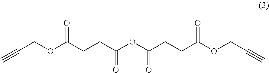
C(COC(CCC(OC(CCC(OCC#C)=O)=O)=O)=O)#C
